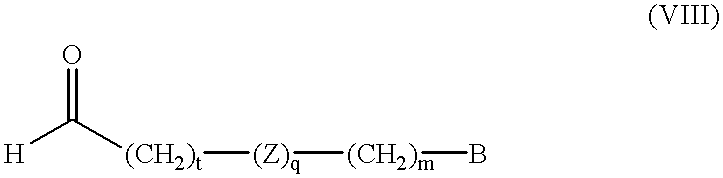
[H]C([(CH2)t][(Z)q][(CH2)m]B)=O
